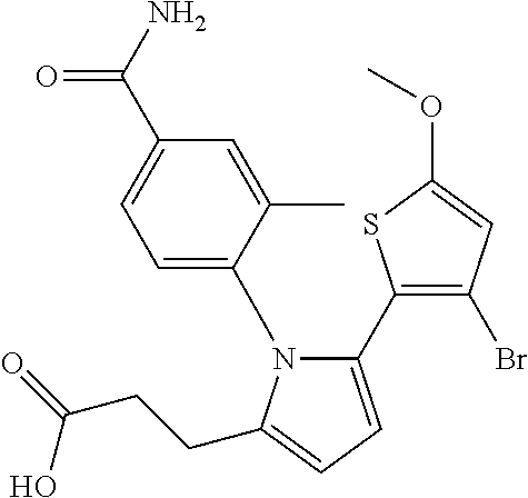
C1=C(N2C(C3=C(Br)C=C(OC)S3)=CC=C2CCC(=O)O)C(C)=CC(C(N)=O)=C1
